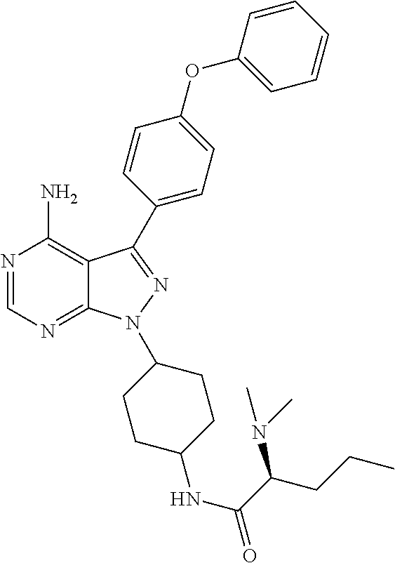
N1=CN=C2C(=C1N)C(C1=CC=C(OC3=CC=CC=C3)C=C1)=NN2C1CCC(NC(C(CCC)N(C)C)=O)CC1
